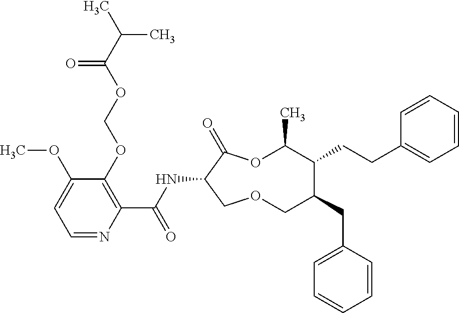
C1(OCOC(C(C)C)=O)=C(C(NC2C(=O)OC(C)C(CCC3=CC=CC=C3)C(CC3=CC=CC=C3)COC2)=O)N=CC=C1OC
